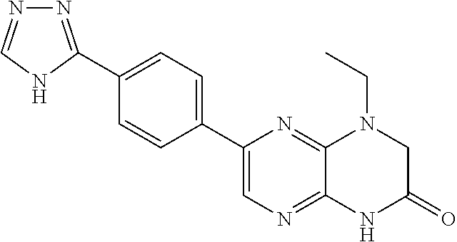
C1=CC(C2=CN=C3C(=N2)N(CC)CC(=O)N3)=CC=C1C1=NN=CN1
